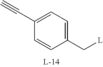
C#CC1=CC=C(C[L])C=C1
